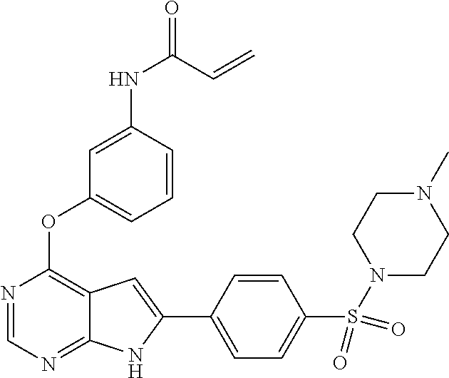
N1=CN=C2C(=C1OC1=CC=CC(NC(=O)C=C)=C1)C=C(C1=CC=C(S(N3CCN(C)CC3)(=O)=O)C=C1)N2
